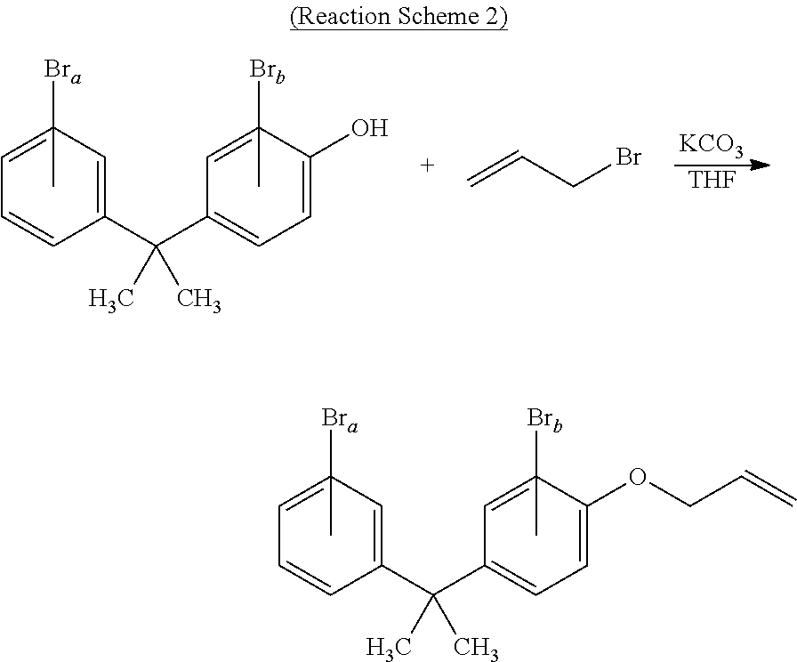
[KCO3].[THF].C1(C(C2=CC=C(O)C([Brb])(C)=C2)(C)C)=CC([Bra])(C)=CC=C1.C=CCBr.C1(C(C2=CC=C(OCC=C)C([Brb])(C)=C2)(C)C)=CC([Bra])(C)=CC=C1
